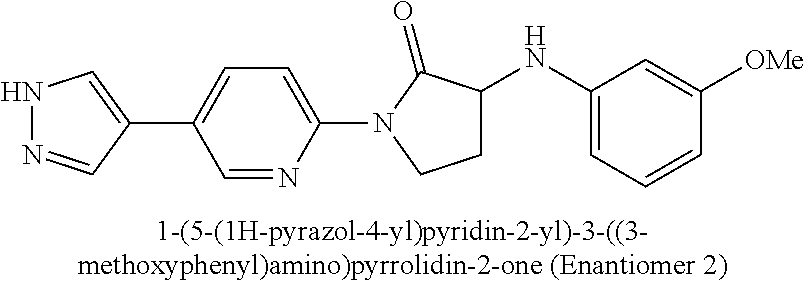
N1N=CC(C2=CC=C(N3CCC(NC4=CC=CC([OMe])=C4)C3=O)N=C2)=C1
